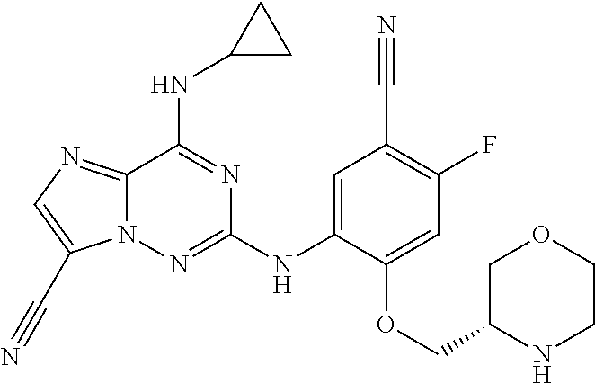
C12=NC=C(C#N)N1N=C(NC1=CC(C#N)=C(F)C=C1OCC1NCCOC1)N=C2NC1CC1
